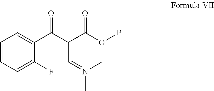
C1=CC=C(F)C(C(C(C(OP)=O)C=N(C)C)=O)=C1
